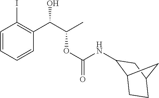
C1=CC=CC(C(C(C)OC(NC2C3CCC(C2)C3)=O)O)=C1I
